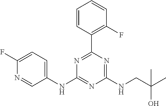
C1(NC2=NC(NCC(C)(O)C)=NC(C3=C(F)C=CC=C3)=N2)=CC=C(F)N=C1
